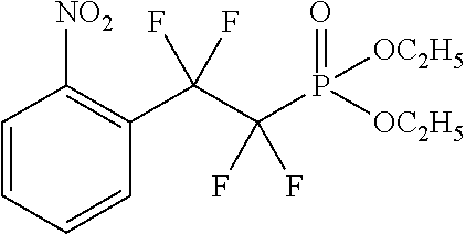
C1=CC=CC(C(C(P([OC2H5])([OC2H5])=O)(F)F)(F)F)=C1[NO2]
